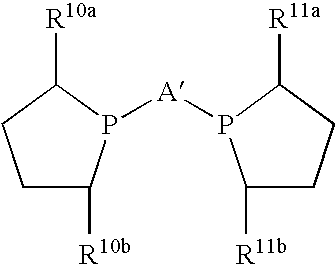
C1C([R10b])P([A]P2C([R11b])CCC2[R11a])C([R10a])C1
